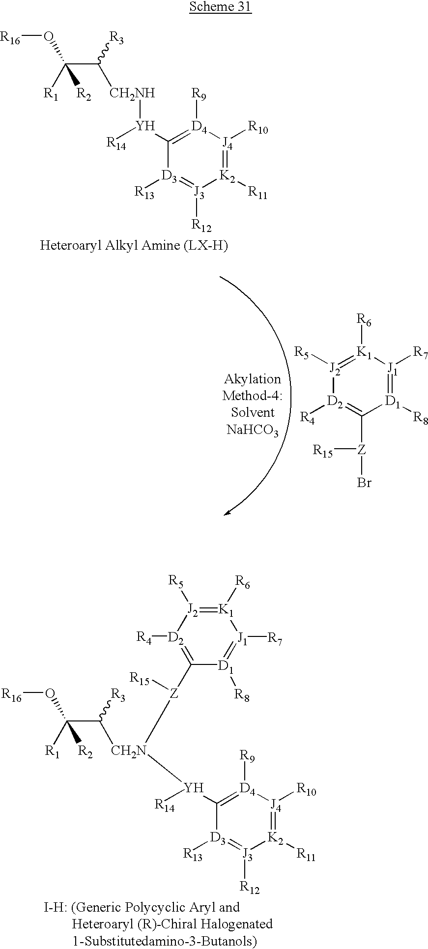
[R16]OC([R1])(C([R3])[CH2NH][Y]([R14])C1=[D4]([R9])[J4]([R10])=[K2]([R11])[J3]([R12])=[D3]1[R13])[R2].[R5][J2]1=[K1]([R6])[J1]([R7])=[D1]([R8])C([Z]([R15])Br)=[D2]1[R4].[R16]OC([R1])(C([R3])[CH2N]([Y]([R14])C1=[D4]([R9])[J4]([R10])=[K2]([R11])[J3]([R12])=[D3]1[R13])[Z](C1=[D2]([R4])[J2]([R5])=[K1]([R6])[J1]([R7])=[D1]1[R8])[R15])[R2]
